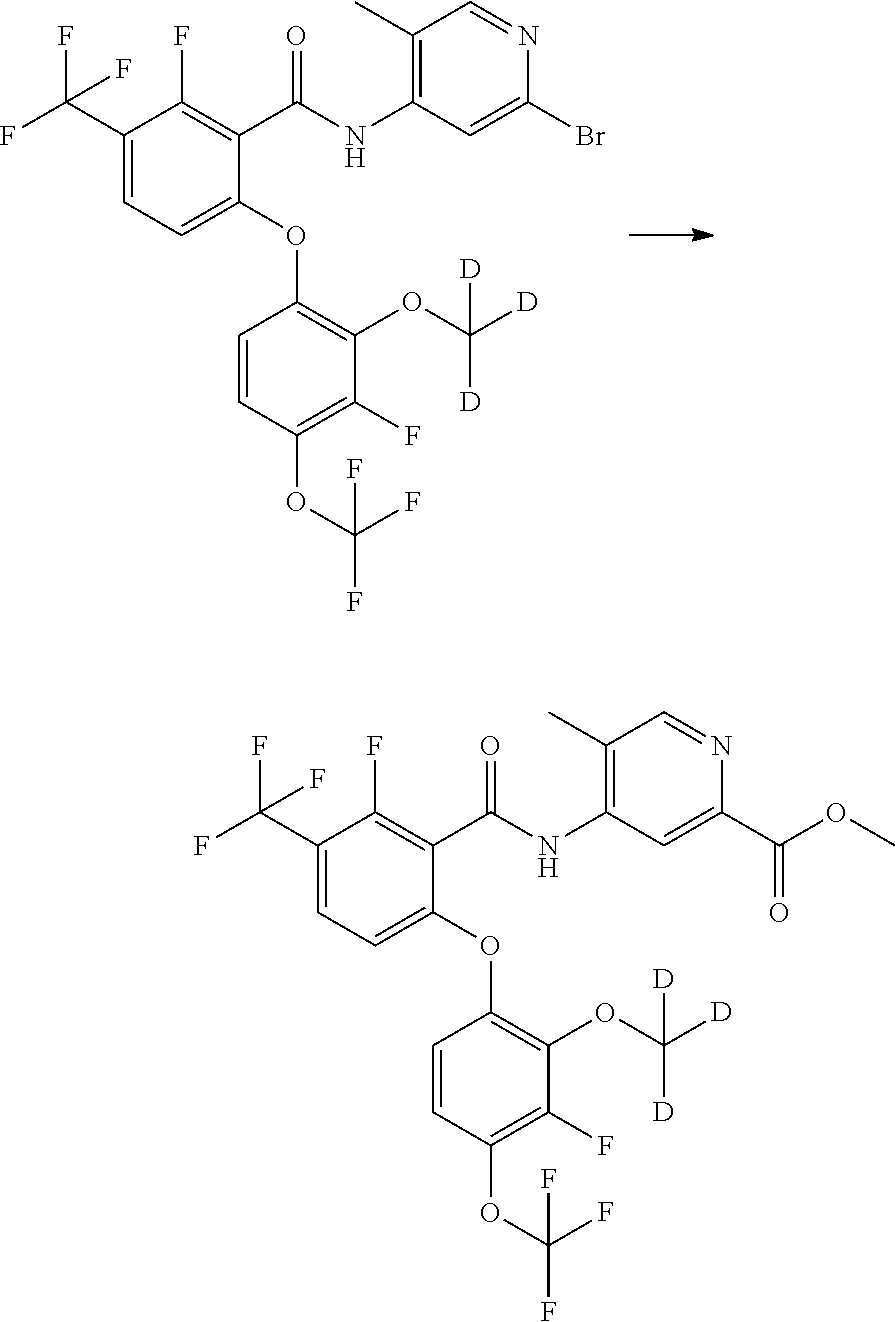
C1(C)=C(NC(C2=C(F)C(C(F)(F)F)=CC=C2OC2=C(OC([D])([D])[D])C(F)=C(OC(F)(F)F)C=C2)=O)C=C(Br)N=C1.C1(C)=C(NC(C2=C(F)C(C(F)(F)F)=CC=C2OC2=C(OC([D])([D])[D])C(F)=C(OC(F)(F)F)C=C2)=O)C=C(C(OC)=O)N=C1
